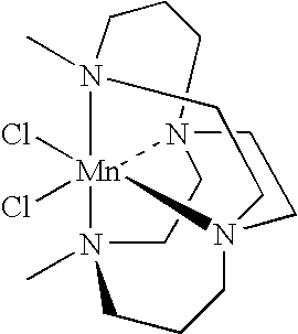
N12(C)CCCN34CCN5(C)[Mn]13(Cl)(Cl)N(CC4)(CCC5)CC2
